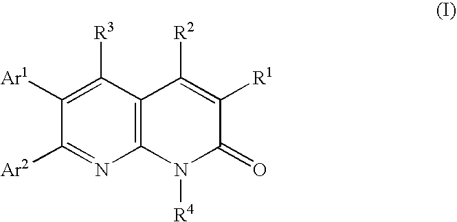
C1([Ar1])=C([R3])C2=C(N=C1[Ar2])N([R4])C(=O)C([R1])=C2[R2]
